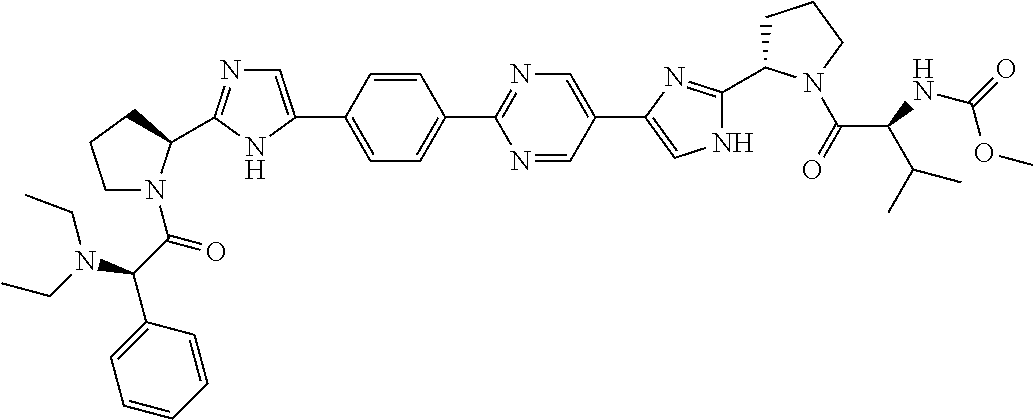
C1=C(C2=CN=C(C3N(C(C(N(CC)CC)C4=CC=CC=C4)=O)CCC3)N2)C=CC(C2=NC=C(C3=CNC(C4CCCN4C(=O)C(C(C)C)NC(=O)OC)=N3)C=N2)=C1
